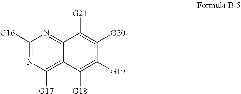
C1([G16])=NC([G17])=C2C(=N1)C([G21])=C([G20])C([G19])=C2[G18]
